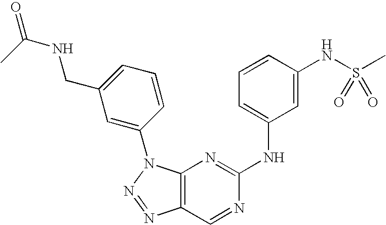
C12=C(N(C3=CC(CNC(=O)C)=CC=C3)N=N1)N=C(NC1=CC=CC(NS(C)(=O)=O)=C1)N=C2
